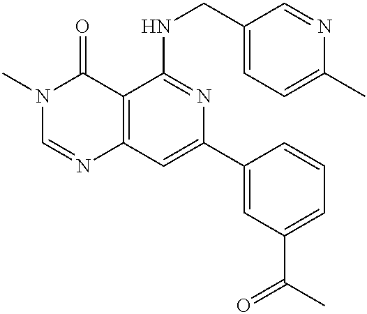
C12=C(C=C(C3=CC(C(C)=O)=CC=C3)N=C1NCC1=CC=C(C)N=C1)N=CN(C)C2=O
